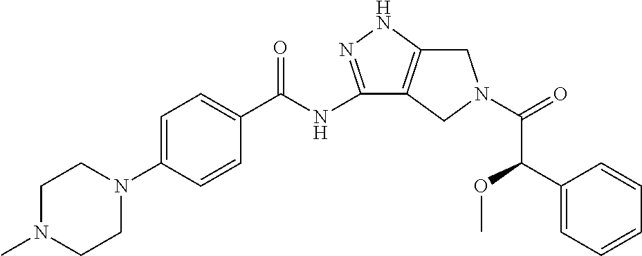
C1N(C)CCN(C2=CC=C(C(NC3=NNC4=C3CN(C(=O)C(C3=CC=CC=C3)OC)C4)=O)C=C2)C1
